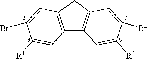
C12=C(CC3=C1C=C([R2])C(Br)=C3)C=C(Br)C([R1])=C2
